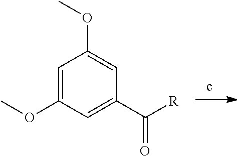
C1=C(OC)C=C(C([R])=O)C=C1OC
